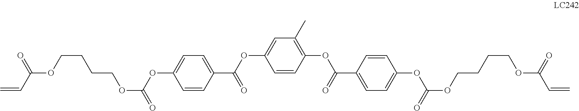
C=CC(OCCCCOC(=O)OC1=CC=C(C(=O)OC2=CC(C)=C(OC(=O)C3=CC=C(OC(=O)OCCCCOC(=O)C=C)C=C3)C=C2)C=C1)=O
